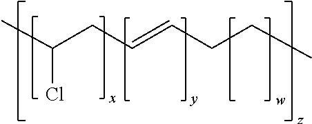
CC(CC=CCCC)Cl
